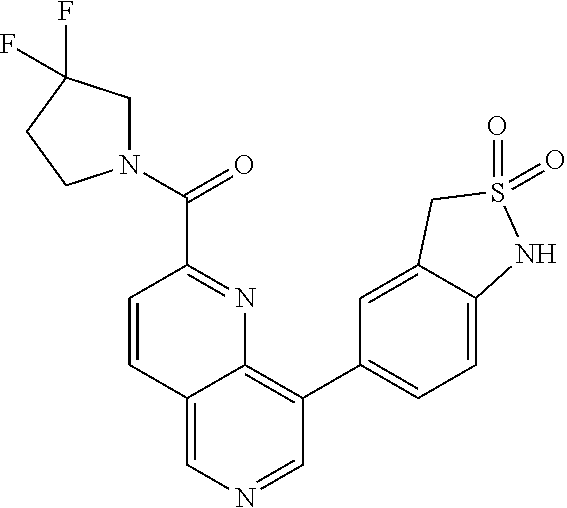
C12=CN=CC(C3=CC=C4C(=C3)CS(=O)(=O)N4)=C1N=C(C(=O)N1CC(F)(F)CC1)C=C2
